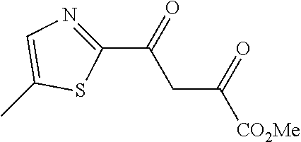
C1(C(CC([CO2Me])=O)=O)=NC=C(C)S1
